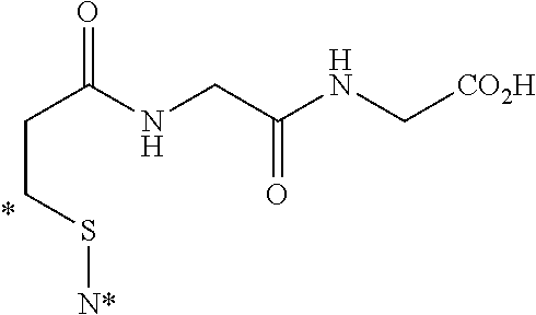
C(C(NCC(NC[CO2H])=O)=O)CS[N*]
